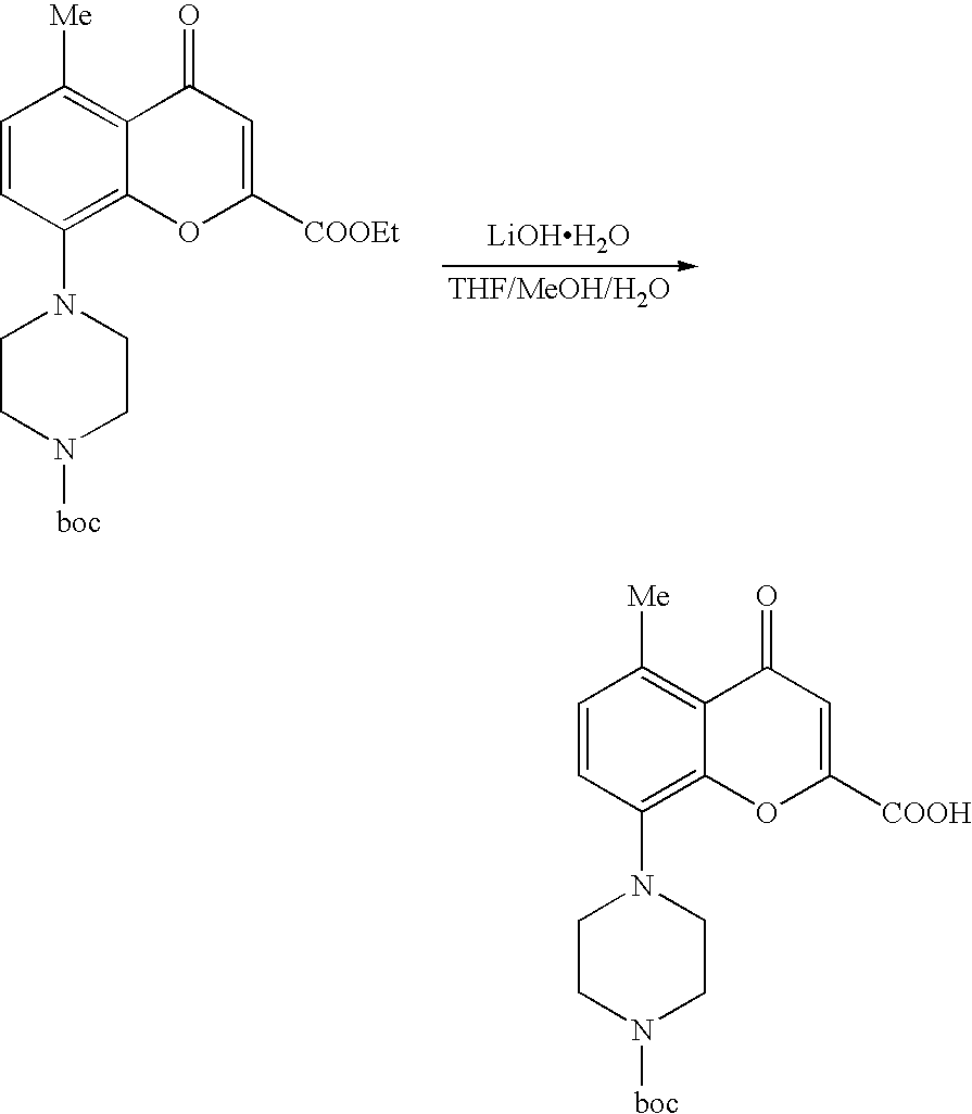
[LiOHH2O].C1=CC(N2CCN([boc])CC2)=C2C(=C1[Me])C(=O)C=C([COOEt])O2.C1=CC(N2CCN([boc])CC2)=C2C(=C1[Me])C(=O)C=C([COOH])O2
